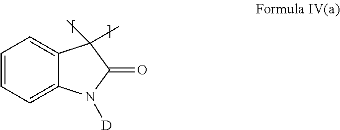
C1=CC=C2C(=C1)C(C)(C)C(=O)N2[D]
